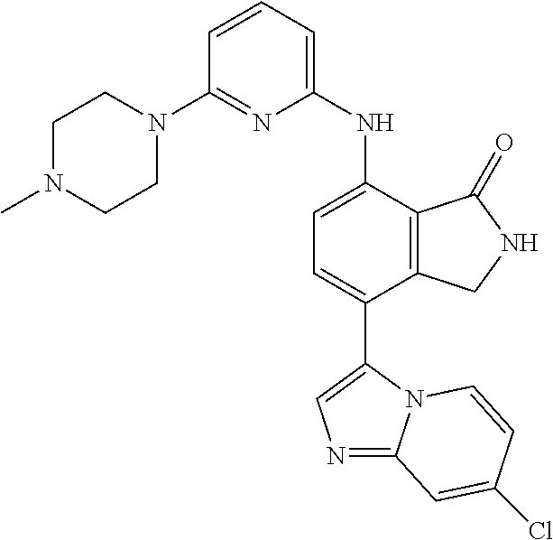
C1=CC=C(NC2=CC=C(C3=CN=C4N3C=CC(Cl)=C4)C3=C2C(=O)NC3)N=C1N1CCN(C)CC1
